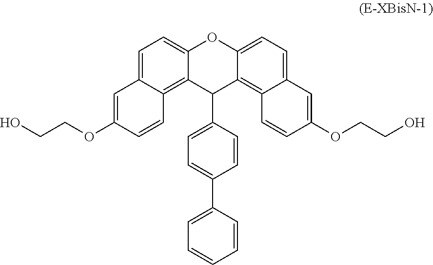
C1=C2C(=C3C(=C1)OC1=CC=C4C(=C1C3C1=CC=C(C3=CC=CC=C3)C=C1)C=CC(OCCO)=C4)C=CC(OCCO)=C2
